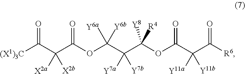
[(X1)3C]C(C(C(OC(C(C(OC(C(C([R6])=O)([Y11a])[Y11b])=O)([Y8])[R4])([Y7a])[Y7b])([Y6a])[Y6b])=O)([X2a])[X2b])=O
